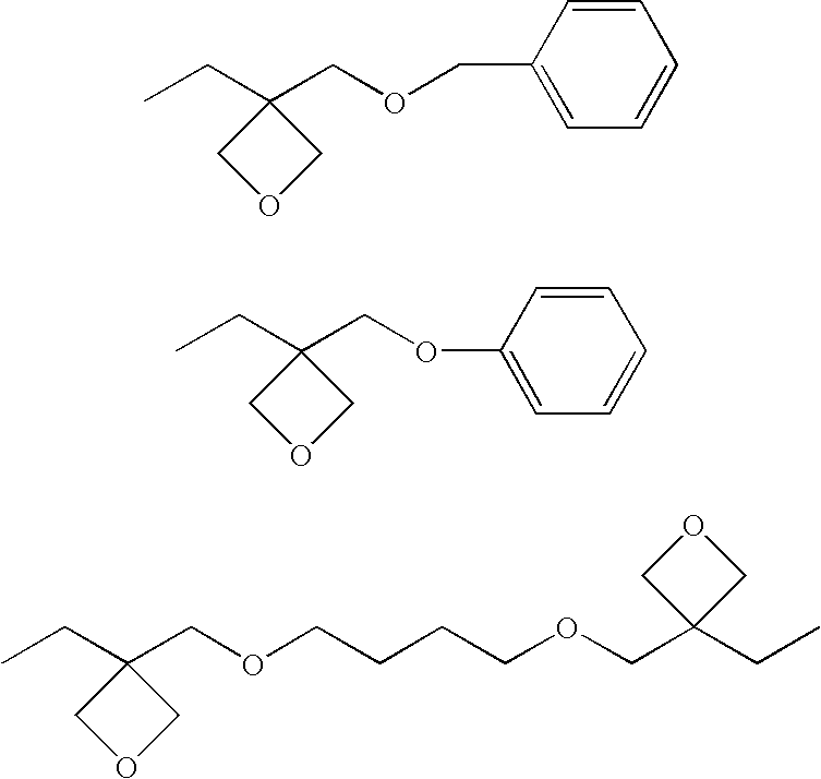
CCC1(COCC2=CC=CC=C2)COC1.CCC1(COC2=CC=CC=C2)COC1.CCC1(COCCCCOCC2(CC)COC2)COC1
